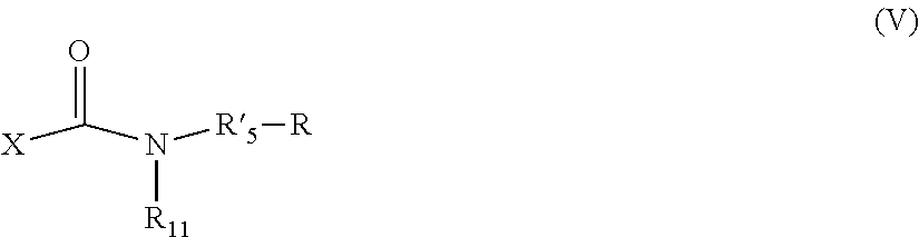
[X]C(=O)N([R11])[R5][R]
